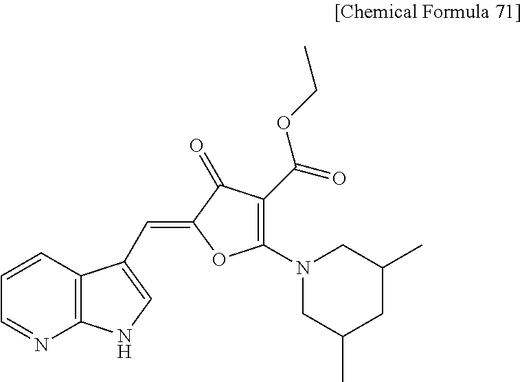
C1=NC2=C(C=C1)C(C=C1OC(N3CC(C)CC(C)C3)=C(C(=O)OCC)C1=O)=CN2
